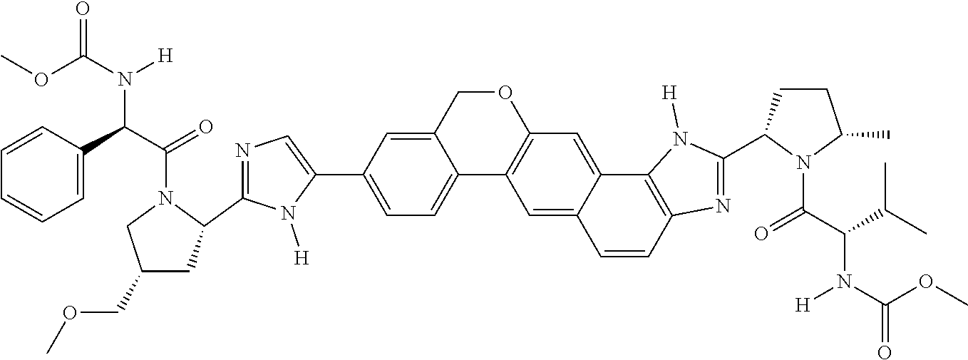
C1(COC)CC(C2=NC=C(C3=CC=C4C(=C3)COC3=C4C=C4C(=C3)C3=C(C=C4)N=C(C4CCC(C)N4C(C(C(C)C)N(C(OC)=O)[H])=O)N3[H])N2[H])N(C(C(C2=CC=CC=C2)N(C(OC)=O)[H])=O)C1
